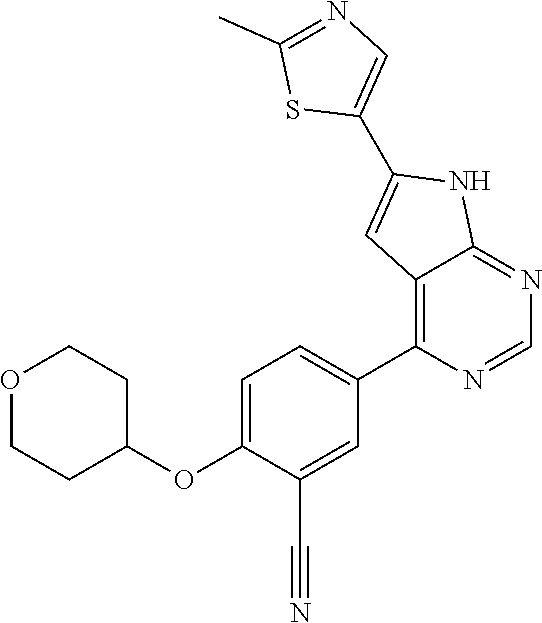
O1CCC(OC2=CC=C(C3=C4C(=NC=N3)NC(C3=CN=C(C)S3)=C4)C=C2C#N)CC1
